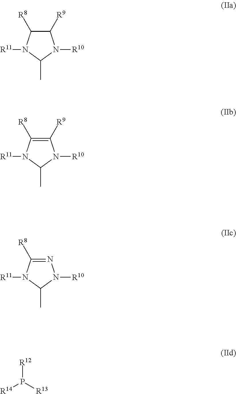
C1([R9])C([R8])N([R11])C(C)N1[R10].C1([R9])=C([R8])N([R11])C(C)N1[R10].N1=C([R8])N([R11])C(C)N1[R10].[R12]P([R14])[R13]
